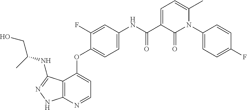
C12=C(N=CC=C1OC1=CC=C(NC(C3=CC=C(C)N(C4=CC=C(F)C=C4)C3=O)=O)C=C1F)NN=C2NC(CO)C
